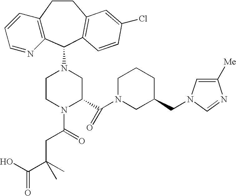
C12=C(C(N3CCN(C(=O)CC(C(=O)O)(C)C)C(C(N4CC(CN5C=C([Me])N=C5)CCC4)=O)C3)C3=C(CC1)C=C(Cl)C=C3)N=CC=C2
